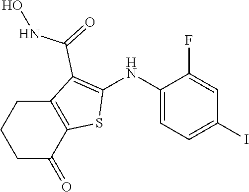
C1(NC2=C(C(=O)NO)C3=C(S2)C(=O)CCC3)=CC=C(I)C=C1F
